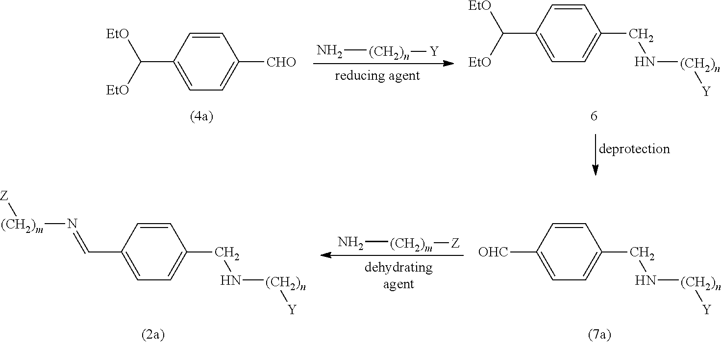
C1([CHO])=CC=C(C([EtO])[EtO])C=C1.N[(CH2)n][Y].C1(CN[(CH2)n][Y])=CC=C(C([EtO])[EtO])C=C1.C1(CN[(CH2)n][Y])=CC=C([OHC])C=C1.N[(CH2)m][Z].C1(CN[(CH2)n][Y])=CC=C(C=N[(CH2)m][Z])C=C1
